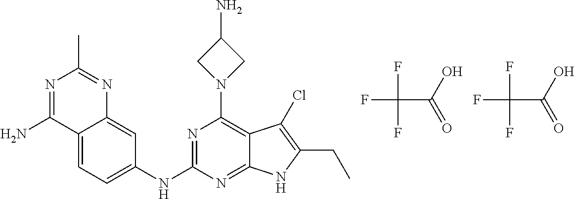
FC(C(O)=O)(F)F.FC(C(O)=O)(F)F.C12=CC=C(NC3=NC(N4CC(N)C4)=C4C(=N3)NC(CC)=C4Cl)C=C1N=C(C)N=C2N
